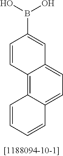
C1=CC2=C3C(=CC=C2C=C1B(O)O)C=CC=C3
